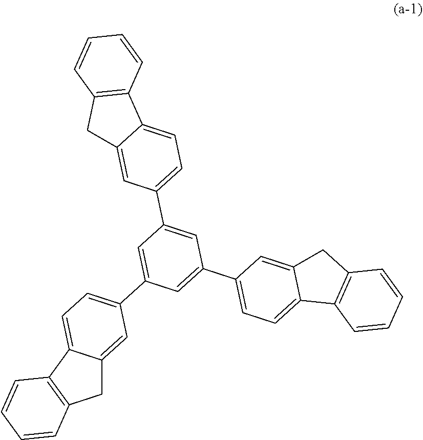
C12=CC(C3=CC(C4=CC=C5C(=C4)CC4=C5C=CC=C4)=CC(C4=CC=C5C(=C4)CC4=C5C=CC=C4)=C3)=CC=C1C1=C(C2)C=CC=C1
